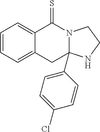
C1=CC=C2C(=C1)C(=S)N1CCNC1(C1=CC=C(Cl)C=C1)C2
